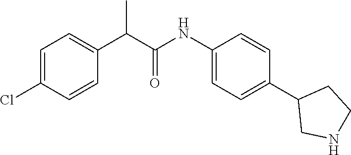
C1(NC(C(C2=CC=C(Cl)C=C2)C)=O)=CC=C(C2CNCC2)C=C1
